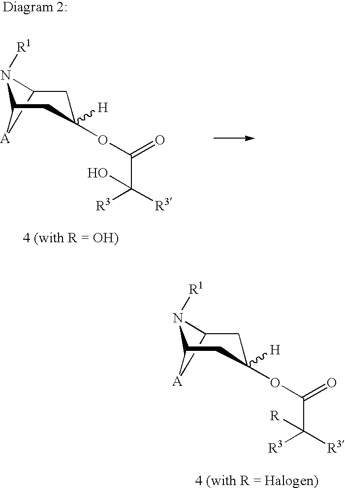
N1([R1])C2CC(OC(=O)C([R3])([R3])O)([H])CC1[A]2.N1([R1])C2CC(OC(=O)C([R3])([R3])[R])([H])CC1[A]2
